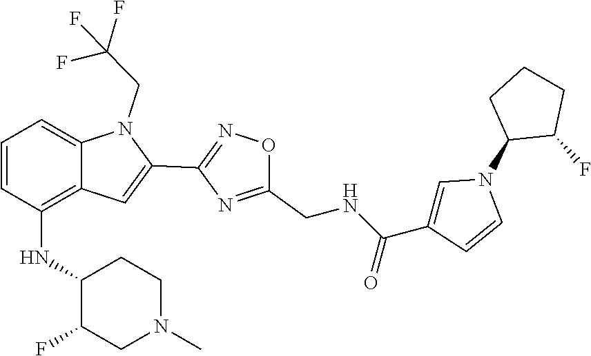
C12=C(NC3C(F)CN(C)CC3)C=CC=C1N(CC(F)(F)F)C(C1=NOC(CNC(C3=CN(C4C(F)CCC4)C=C3)=O)=N1)=C2
